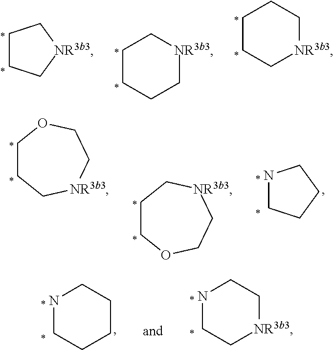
C1CC[NR3b3]C1.C1CC[NR3b3]CC1.C1CCC[NR3b3]C1.C1COCC[NR3b3]C1.C1CC[NR3b3]CCO1.C1NCCC1.C1NCCCC1.C1NCC[NR3b3]C1
